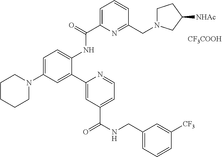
C1=C(N2CCCCC2)C=C(C2=CC(C(NCC3=CC=CC([CF3])=C3)=O)=CC=N2)C(NC(C2=CC=CC(CN3CCC([NHAc])C3)=N2)=O)=C1.[CF3COOH]
